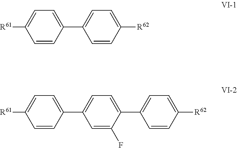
C1=CC([R62])=CC=C1C1=CC=C(C2=CC=C([R61])C=C2)C=C1F.[R62]C1=CC=C(C2=CC=C([R61])C=C2)C=C1
